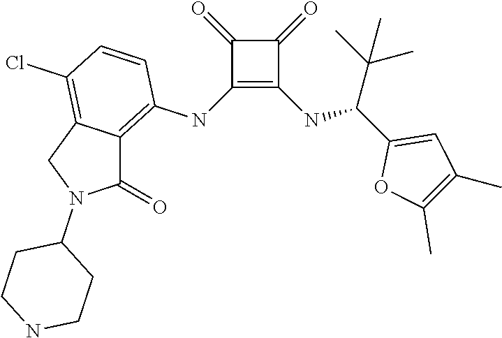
C1(NC2=C3C(=C(Cl)C=C2)CN(C2CCNCC2)C3=O)=C(NC(C2=CC(C)=C(C)O2)C(C)(C)C)C(=O)C1=O
